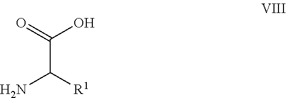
C(C([R1])N)(=O)O
